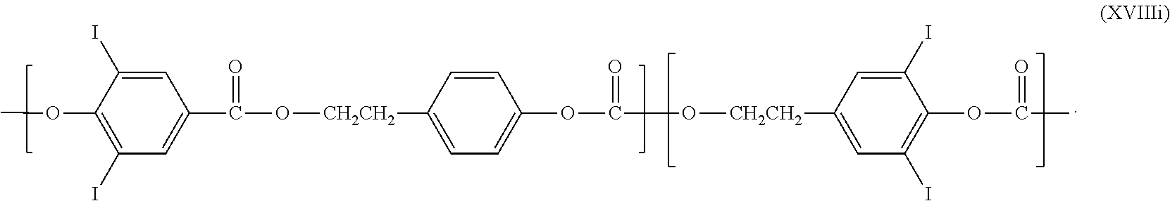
COC1=C(I)C=C(C(O[CH2CH2]C2=CC=C(OC(=O)O[CH2CH2]C3=CC(I)=C(OC(C)=O)C(I)=C3)C=C2)=O)C=C1I
